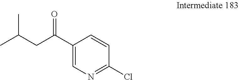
C1(C(CC(C)C)=O)=CN=C(Cl)C=C1
